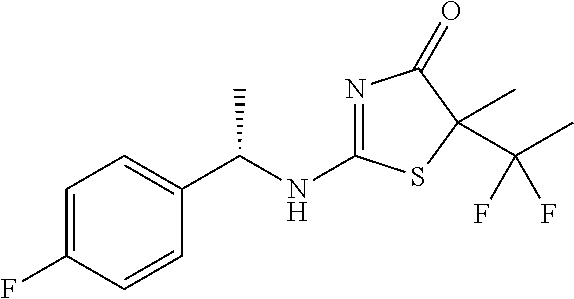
C1=C(F)C=CC(C(NC2=NC(=O)C(C)(C(C)(F)F)S2)C)=C1
